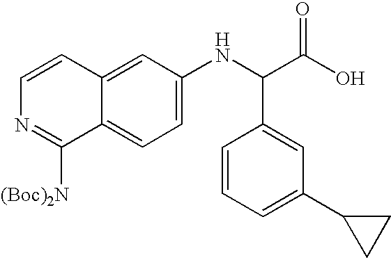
C1=C(NC(C(O)=O)C2=CC(C3CC3)=CC=C2)C=C2C(=C1)C([(Boc)2N])=NC=C2
